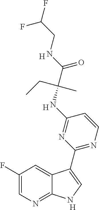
C1(F)=CN=C2C(=C1)C(C1=NC=CC(NC(C(NCC(F)F)=O)(CC)C)=N1)=CN2.[H].[H].[H]
